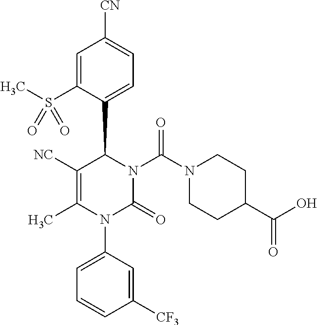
C1=C(S(C)(=O)=O)C(C2C([NC])=C(C)N(C3=CC=CC([CF3])=C3)C(=O)N2C(N2CCC(C(O)=O)CC2)=O)=CC=C1[CN]
